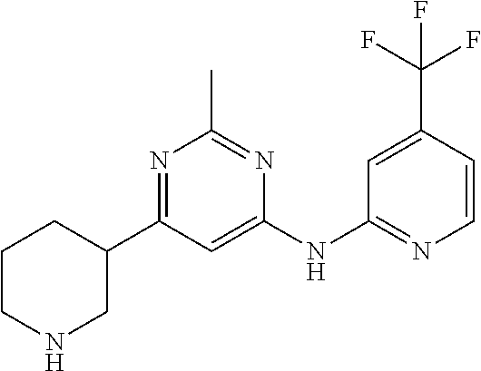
N1CC(C2=NC(C)=NC(NC3=NC=CC(C(F)(F)F)=C3)=C2)CCC1
